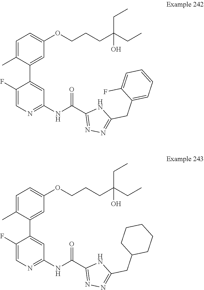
C1=C(C)C(C2=CC(NC(C3=NN=C(CC4=CC=CC=C4F)N3)=O)=NC=C2F)=CC(OCCCC(CC)(CC)O)=C1.C1=C(C)C(C2=CC(NC(C3=NN=C(CC4CCCCC4)N3)=O)=NC=C2F)=CC(OCCCC(CC)(CC)O)=C1
